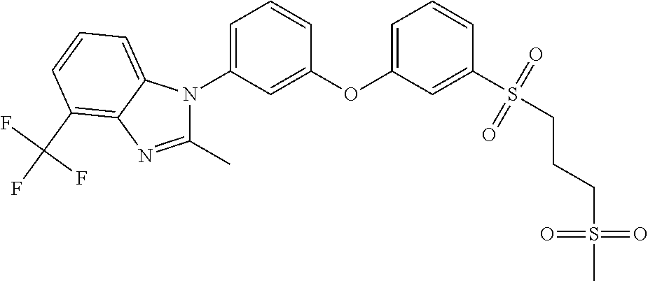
C1(N2C(C)=NC3=C(C(F)(F)F)C=CC=C23)=CC=CC(OC2=CC=CC(S(CCCS(C)(=O)=O)(=O)=O)=C2)=C1
